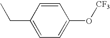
C1=CC(CC)=CC=C1O[CF3]
